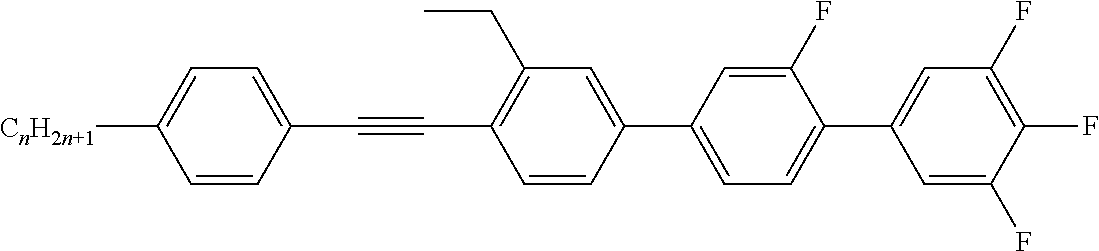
[CnH2n+1]C1=CC=C(C#CC2=C(CC)C=C(C3=CC=C(C4=CC(F)=C(F)C(F)=C4)C(F)=C3)C=C2)C=C1
